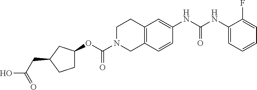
C1(NC(NC2=CC3=C(C=C2)CN(C(OC2CCC(CC(O)=O)C2)=O)CC3)=O)=CC=CC=C1F
